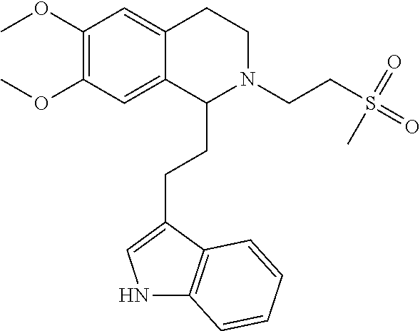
O(C1=C(OC)C=C2C(=C1)C(CCC1=CNC3=C1C=CC=C3)N(CCS(=O)(=O)C)CC2)C
